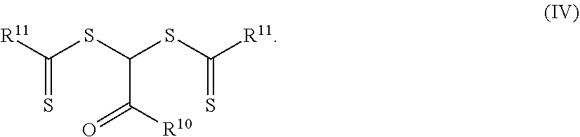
[R11]C(SC(C(=O)[R10])SC(=S)[R11])=S
